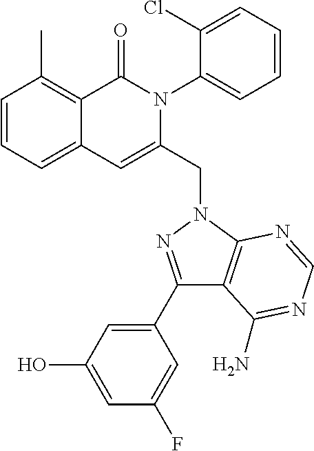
C1=CC=C2C(=C1C)C(=O)N(C1=CC=CC=C1Cl)C(CN1C3=C(C(C4=CC(O)=CC(F)=C4)=N1)C(N)=NC=N3)=C2
